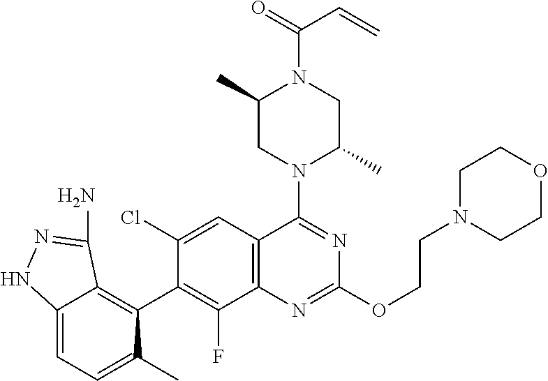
C12=CC=C(C)C(C3=C(F)C4=C(C=C3Cl)C(N3C(C)CN(C(=O)C=C)C(C)C3)=NC(OCCN3CCOCC3)=N4)=C1C(N)=NN2
